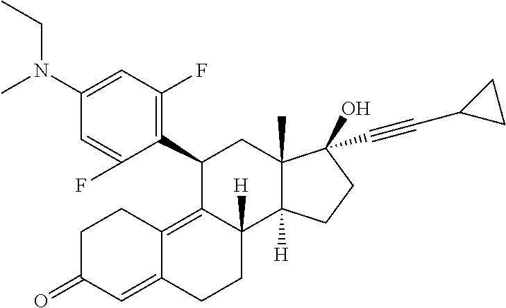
CN(CC)C1=CC(F)=C(C2C3=C4C(=CC(=O)CC4)CCC3([H])C3([H])C(C)(C2)C(O)(C#CC2CC2)CC3)C(F)=C1
